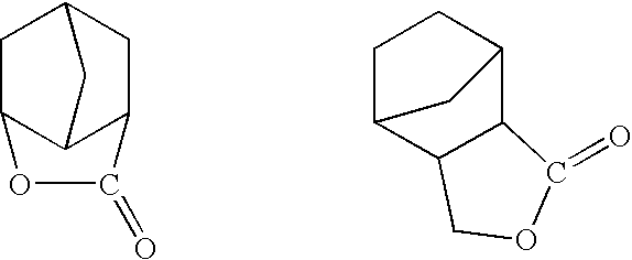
C12C3C(CC(C1)C3)C(=O)O2.C12C(C3CCC1C3)COC2=O
